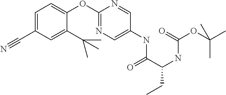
C1=C(C#N)C=C(C(C)(C)C)C(OC2=NC=C(NC(C(NC(OC(C)(C)C)=O)CC)=O)C=N2)=C1
